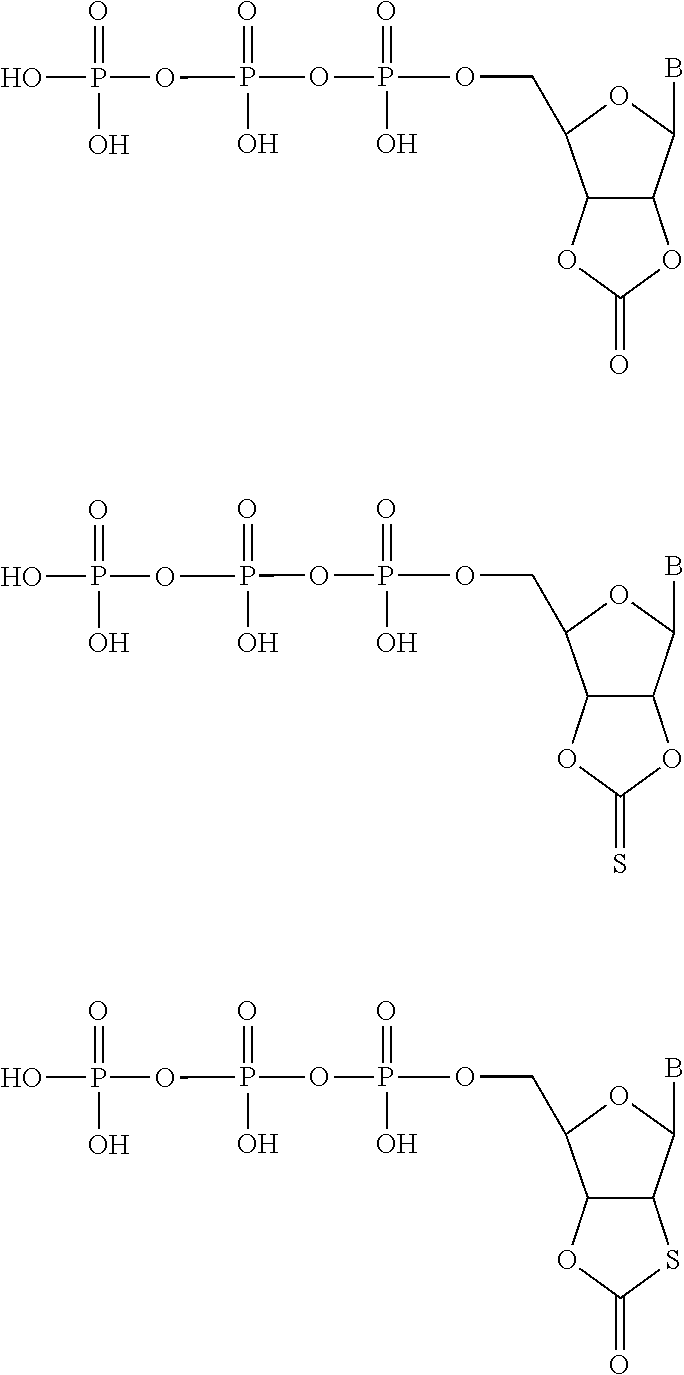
O=P(O)(OP(=O)(O)OP(=O)(O)O)OCC1OC(B)C2C1OC(=O)O2.O=P(O)(OP(=O)(O)OP(=O)(O)O)OCC1OC(B)C2C1OC(=S)O2.O=P(O)(OP(=O)(O)OP(=O)(O)O)OCC1OC(B)C2C1OC(=O)S2
